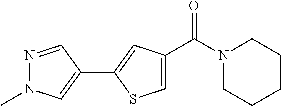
C1(C2=CC(C(N3CCCCC3)=O)=CS2)=CN(C)N=C1
